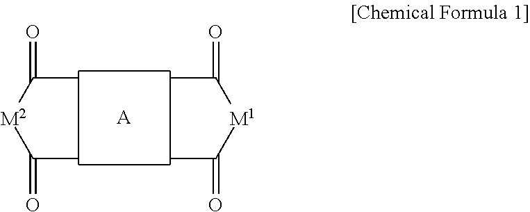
CC([M1]C(C)=O)=O.CC([M2]C(C)=O)=O.[A]
